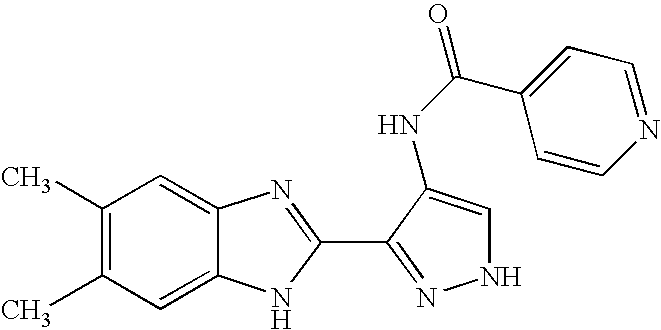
C1(C)=C(C)C=C2C(=C1)N=C(C1=NNC=C1NC(C1=CC=NC=C1)=O)N2
